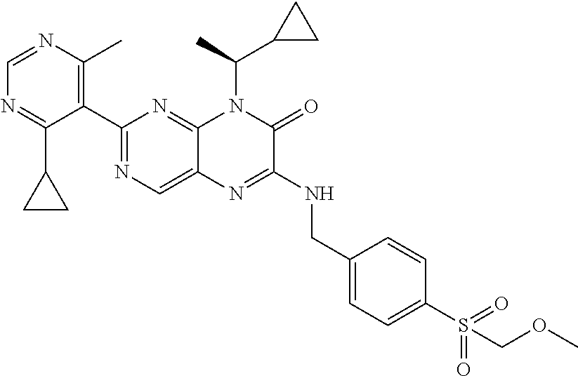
C1(C2=NC=C3C(=N2)N(C(C2CC2)C)C(=O)C(NCC2=CC=C(S(=O)(=O)COC)C=C2)=N3)=C(C)N=CN=C1C1CC1
